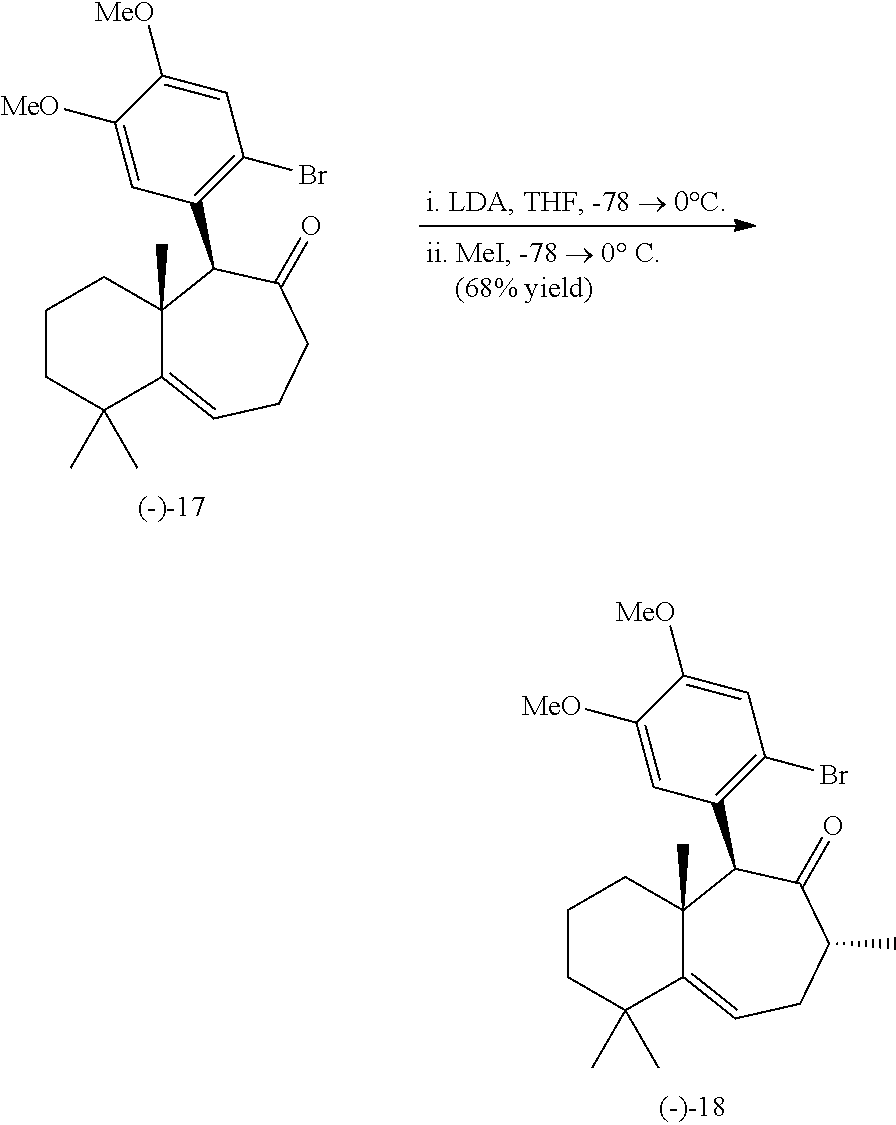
C1CC(C)(C)C2=CCC(C)C(=O)C(C3=C(Br)C=C([MeO])C([MeO])=C3)C2(C)C1.C1CC(C)(C)C2=CCCC(=O)C(C3=C(Br)C=C([MeO])C([MeO])=C3)C2(C)C1
